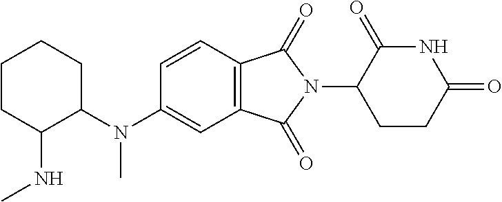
C1=CC2=C(C=C1N(C1CCCCC1NC)C)C(=O)N(C1CCC(=O)NC1=O)C2=O
